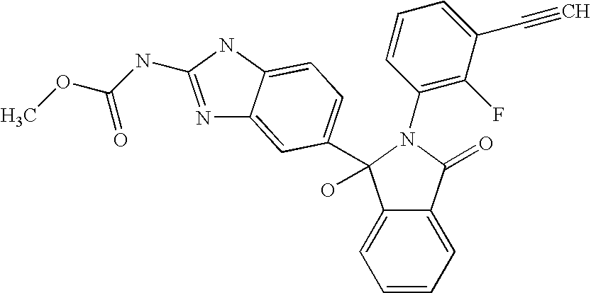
N1=C(NC(OC)=O)NC2=CC=C(C3(O)C4=CC=CC=C4C(=O)N3C3=C(F)C(C#C)=CC=C3)C=C12
